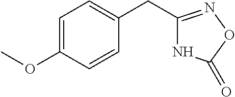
N1C(CC2=CC=C(OC)C=C2)=NOC1=O
